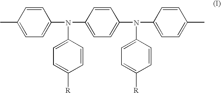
C1(C)=CC=C(N(C2=CC=C(N(C3=CC=C(C)C=C3)C3=CC=C([R])C=C3)C=C2)C2=CC=C([R])C=C2)C=C1
